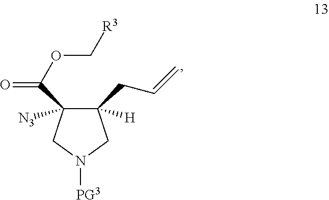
C1([H])(CC=C)C([N3])(C(=O)OC[R3])CN([PG3])C1
